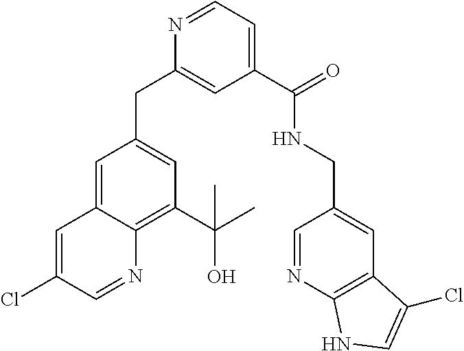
C1(C(=O)NCC2=CC3=C(N=C2)NC=C3Cl)=CC=NC(CC2=CC(C(C)(O)C)=C3C(=C2)C=C(Cl)C=N3)=C1
